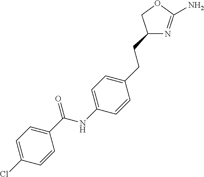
C1(C(NC2=CC=C(CCC3N=C(N)OC3)C=C2)=O)=CC=C(Cl)C=C1
